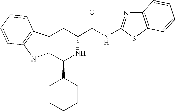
C1(C2CCCCC2)NC(C(=O)NC2=NC3=C(S2)C=CC=C3)CC2=C1NC1=C2C=CC=C1
